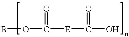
[R]OC([E]C(O)=O)=O
